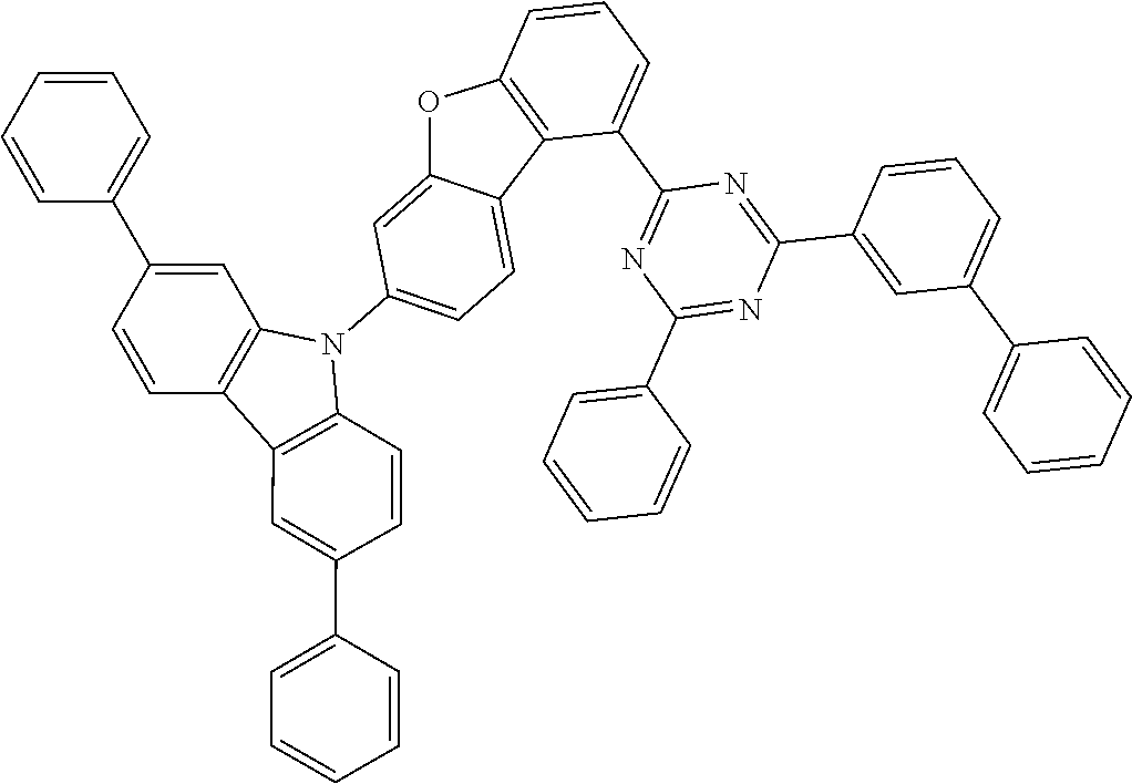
C1=CC(C2=CC=CC=C2)=CC2=C1C1=C(N2C2=CC=C3C(=C2)OC2=C3C(C3=NC(C4=CC=CC=C4)=NC(C4=CC(C5=CC=CC=C5)=CC=C4)=N3)=CC=C2)C=CC(C2=CC=CC=C2)=C1
